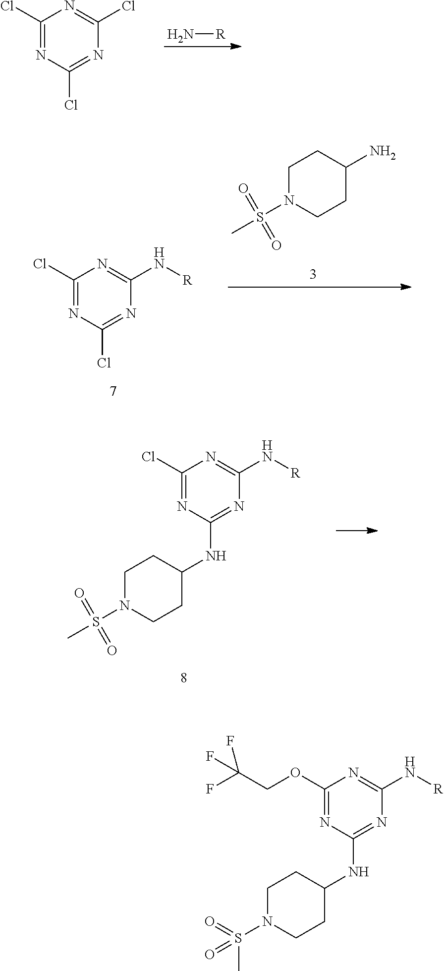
N[R].C1(Cl)=NC(Cl)=NC(Cl)=N1.C1N(S(C)(=O)=O)CCC(N)C1.C1(Cl)=NC(Cl)=NC(N[R])=N1.C1(Cl)=NC(NC2CCN(S(C)(=O)=O)CC2)=NC(N[R])=N1.C1(OCC(F)(F)F)=NC(NC2CCN(S(=O)(=O)C)CC2)=NC(N[R])=N1
